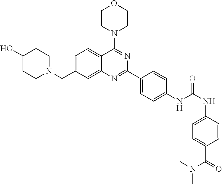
C1=C(CN2CCC(O)CC2)C=C2C(=C1)C(N1CCOCC1)=NC(C1=CC=C(NC(=O)NC3=CC=C(C(=O)N(C)C)C=C3)C=C1)=N2
